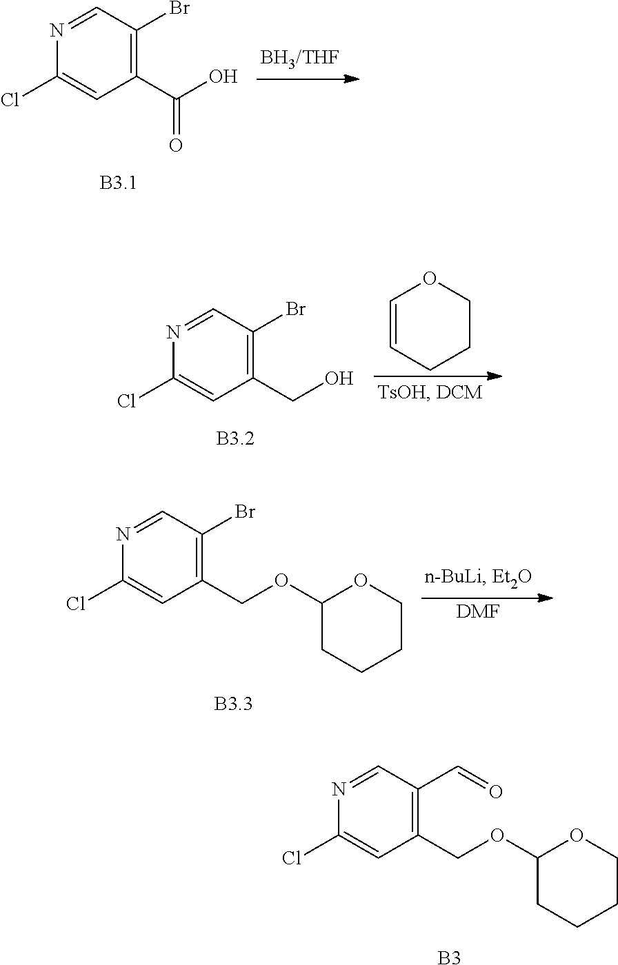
N1=CC(C=O)=C(COC2CCCCO2)C=C1Cl.[B3].N1=CC(Br)=C(C(O)=O)C=C1Cl.N1=CC(Br)=C(CO)C=C1Cl.C1=CCCCO1.N1=CC(Br)=C(COC2CCCCO2)C=C1Cl.[DMF]
